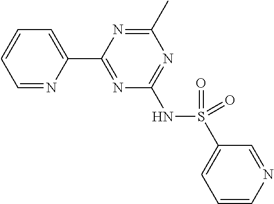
C1=NC(C2=NC(NS(C3=CC=CN=C3)(=O)=O)=NC(C)=N2)=CC=C1
